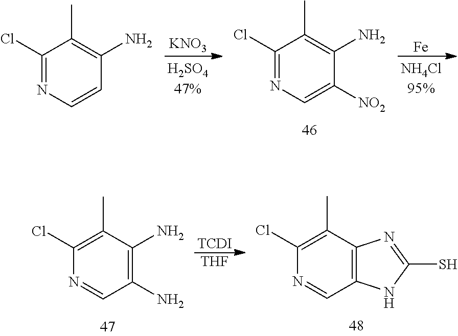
[KNO3].C1(Cl)=NC=C([NO2])C(N)=C1C.[Fe].C1(Cl)=NC=CC(N)=C1C.C1(Cl)=C(C)C(N)=C(N)C=N1.[TCDI].[THF].C1(Cl)=C(C)C2=C(C=N1)NC(S)=N2
